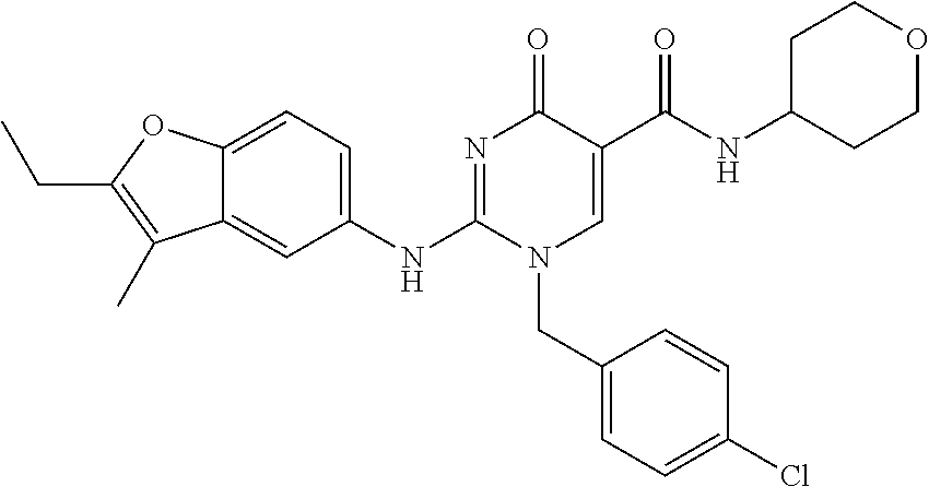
C12=CC=C(NC3=NC(=O)C(C(NC4CCOCC4)=O)=CN3CC3=CC=C(Cl)C=C3)C=C1C(C)=C(CC)O2
